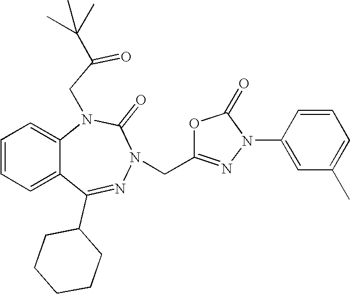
C1=CC=C2C(=C1)N(CC(=O)C(C)(C)C)C(=O)N(CC1=NN(C3=CC(C)=CC=C3)C(=O)O1)N=C2C1CCCCC1
